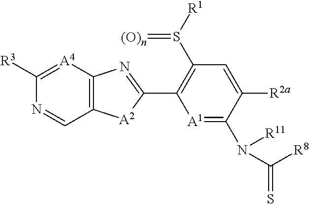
[A1]1=C(N([R11])C(=S)[R8])C([R2a])=CC(S([R1])=[(O)n])=C1C1=NC2=C([A2]1)C=NC([R3])=[A4]2
